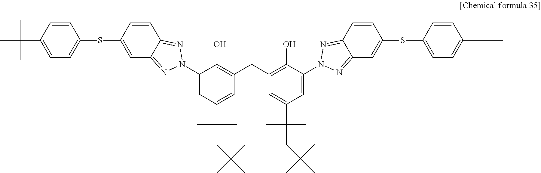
C1=CC(C(C)(C)C)=CC=C1SC1=CC2=NN(C3=CC(C(CC(C)(C)C)(C)C)=CC(CC4=C(O)C(N5N=C6C=C(SC7=CC=C(C(C)(C)C)C=C7)C=CC6=N5)=CC(C(CC(C)(C)C)(C)C)=C4)=C3O)N=C2C=C1
